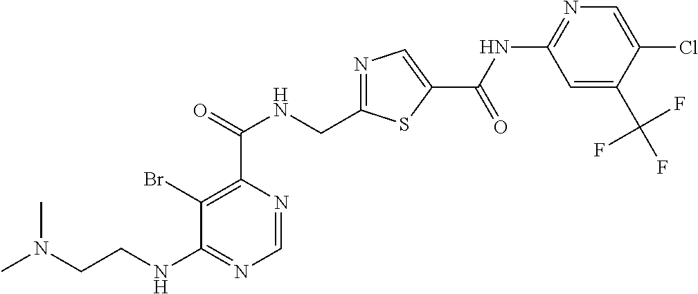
N1=C(CNC(C2=C(Br)C(NCCN(C)C)=NC=N2)=O)SC(C(=O)NC2=NC=C(Cl)C(C(F)(F)F)=C2)=C1
